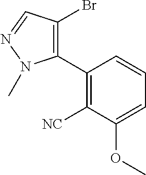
C1(C2=C(Br)C=NN2C)=C([NC])C(OC)=CC=C1
